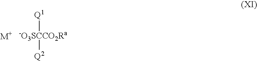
[-O3SCCO2Ra]([Q2])[Q1]
